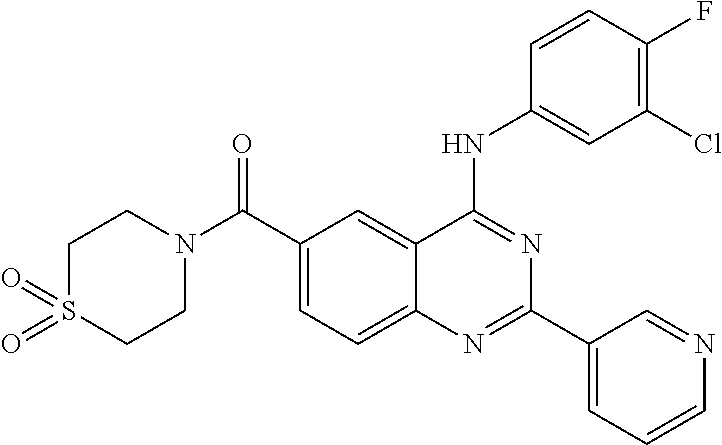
N(C1=NC(C2=CC=CN=C2)=NC2=CC=C(C(N3CCS(=O)(=O)CC3)=O)C=C12)C1=CC(Cl)=C(F)C=C1
